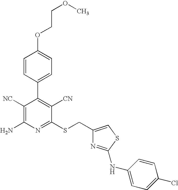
O(C1=CC=C(C2=C([CN])C(SCC3=CSC(NC4=CC=C(Cl)C=C4)=N3)=NC(N)=C2[NC])C=C1)CCOC
